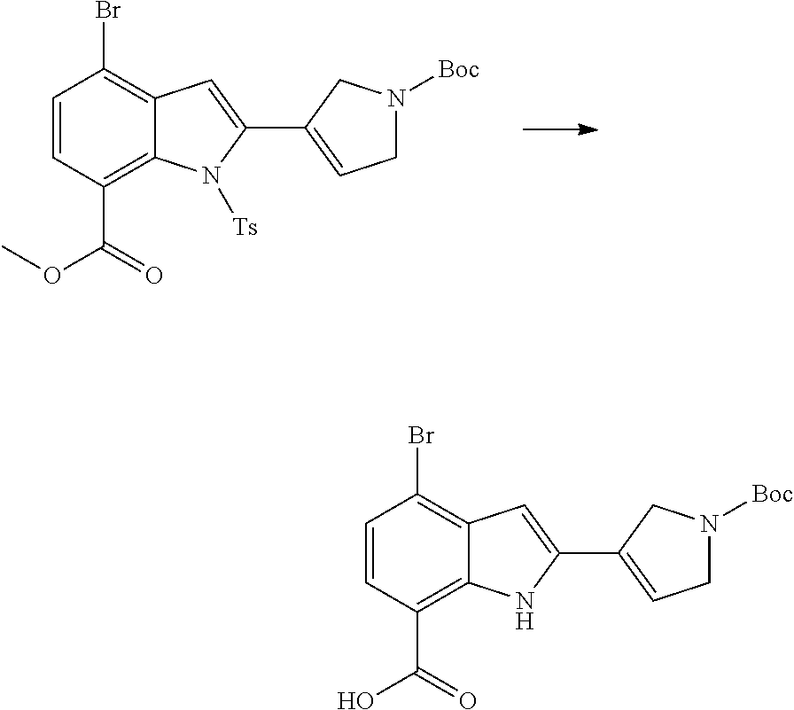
BrC1=C2C(=C(C(=O)OC)C=C1)N([Ts])C(C1=CCN([Boc])C1)=C2.BrC1=C2C(=C(C(=O)O)C=C1)NC(C1=CCN([Boc])C1)=C2
